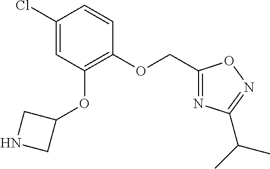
C1(Cl)=CC(OC2CNC2)=C(OCC2=NC(C(C)C)=NO2)C=C1
